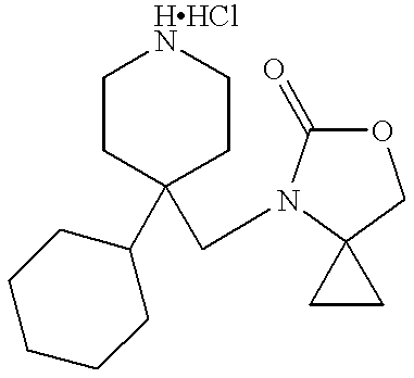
C1CC(C2CCCCC2)(CN2C(=O)OCC23CC3)CC[HHClN]1
